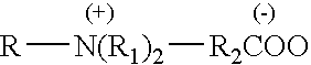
[N(R1)2]([R])[R2COO]
